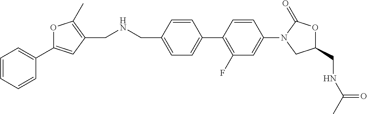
C(C1=CC=C(C2=C(F)C=C(N3CC(CNC(C)=O)OC3=O)C=C2)C=C1)NCC1=C(C)OC(C2=CC=CC=C2)=C1
